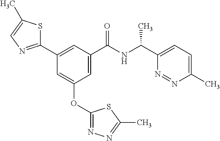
C1(C2=NC=C(C)S2)=CC(C(NC(C2=CC=C(C)N=N2)C)=O)=CC(OC2=NN=C(C)S2)=C1
